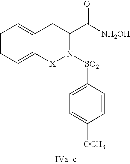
C1=CC=C2C(=C1)CC(C([NH2OH])=O)N([SO2]C1=CC=C([OCH3])C=C1)[X]2
